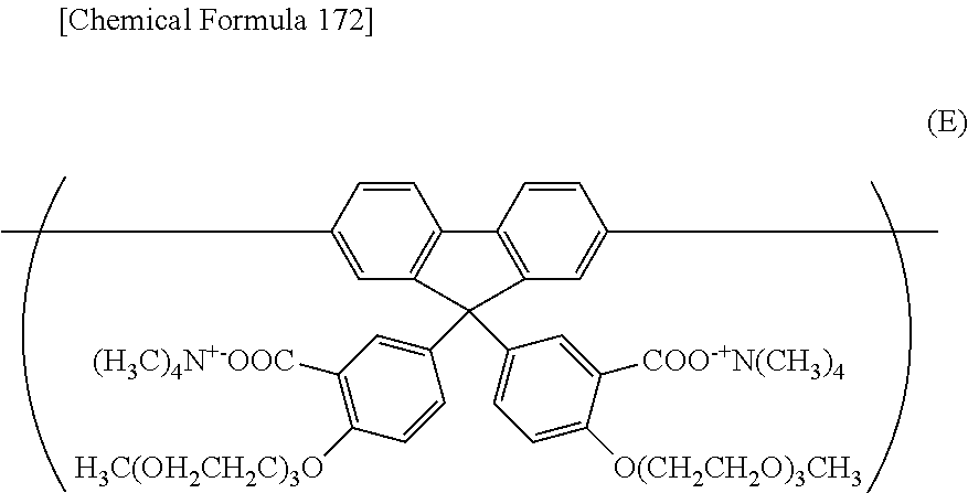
C1=CC(C)=CC2=C1C1=C(C=C(C)C=C1)C2(C1=CC([(H3C)4N+-OOC])=C([H3C(OH2CH2C)3O])C=C1)C1=CC=C([O(CH2CH2O)3CH3])C([COO-+N(CH3)4])=C1
